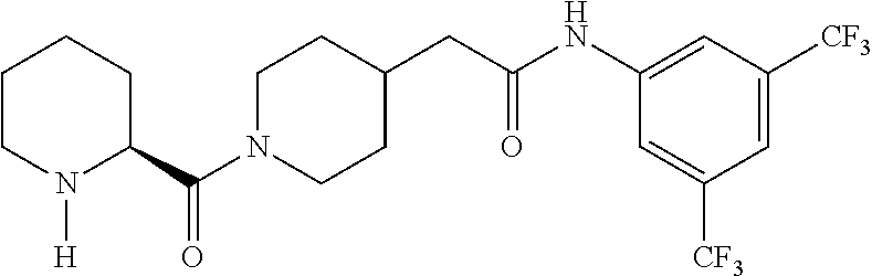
C(N1CCC(CC(NC2=CC([CF3])=CC([CF3])=C2)=O)CC1)(C1CCCCN1[H])=O
